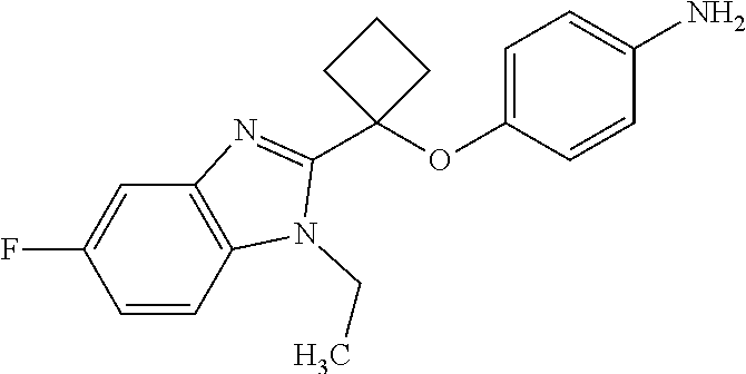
C12=C(C=CC(F)=C1)N(CC)C(C1(OC3=CC=C(N)C=C3)CCC1)=N2
